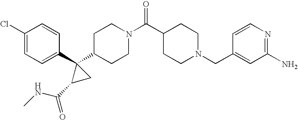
C1(Cl)=CC=C(C2(C3CCN(C(C4CCN(CC5=CC(N)=NC=C5)CC4)=O)CC3)C(C(NC)=O)C2)C=C1
